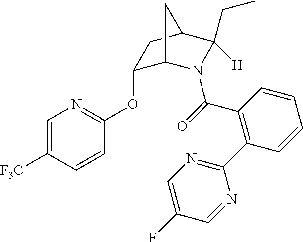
C1(OC2=NC=C([F3C])C=C2)C2N(C(=O)C3=C(C4=NC=C(F)C=N4)C=CC=C3)C(CC)([H])C(C1)C2
